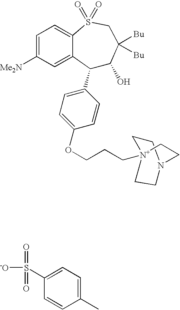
C1(C2=CC=C(OCCC[N+]34CCN(CC3)CC4)C=C2)C(O)C([Bu])([Bu])CS(=O)(=O)C2=CC=C([Me2N])C=C12.[-O]S(=O)(=O)C1=CC=C(C)C=C1
